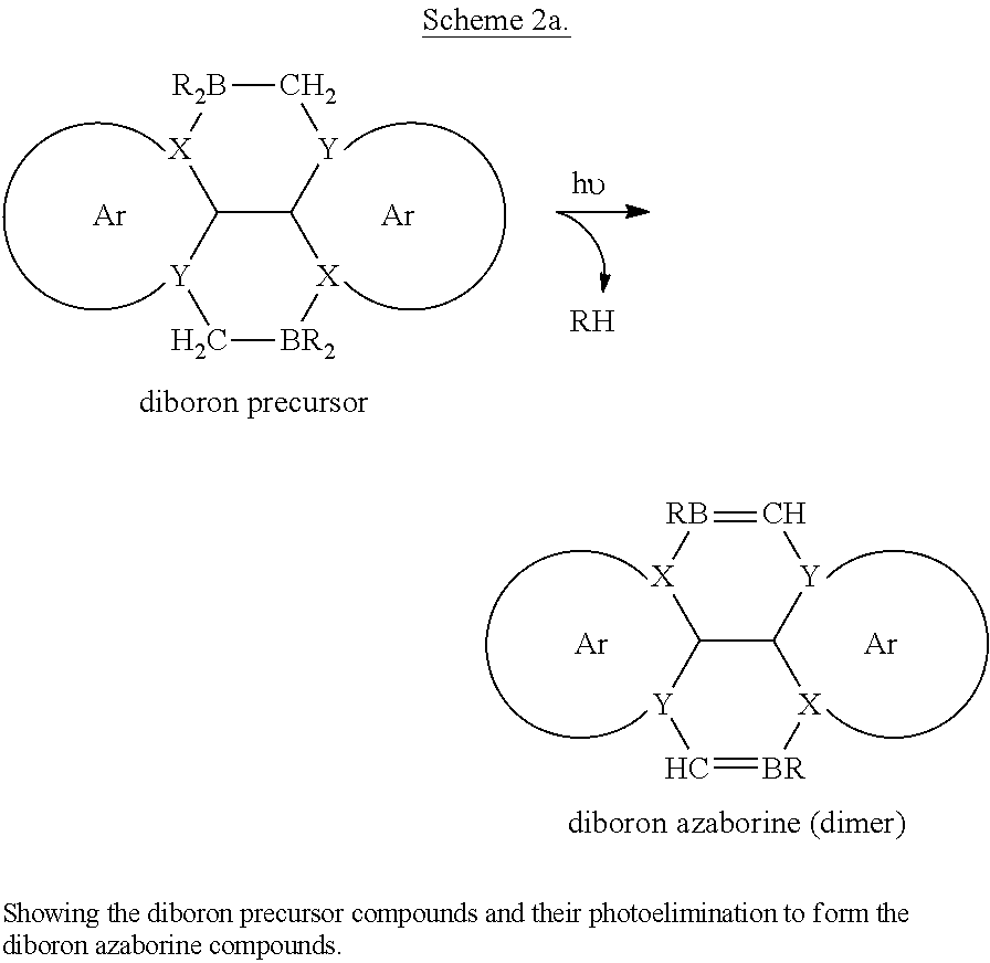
[RH].C12C([X][BR2]C[Y]1)[Y]C[R2B][X]2.[Ar].[Ar].C12C([X][BR]=C[Y]1)[Y]C=[RB][X]2.[Ar].[Ar]
